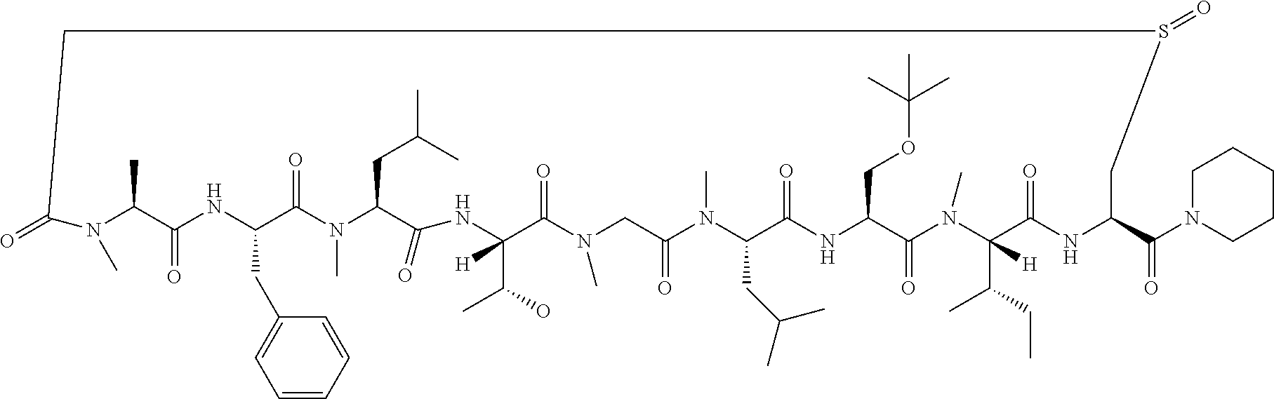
C1(=O)N(C)C(C)C(=O)NC(CC2=CC=CC=C2)C(=O)N(C)C(CC(C)C)C(=O)NC(C(C)O)([H])C(=O)N(C)CC(=O)N(C)C(CC(C)C)C(=O)NC(COC(C)(C)C)C(=O)N(C)C(C(C)CC)([H])C(=O)NC(C(N2CCCCC2)=O)CS(=O)C1
